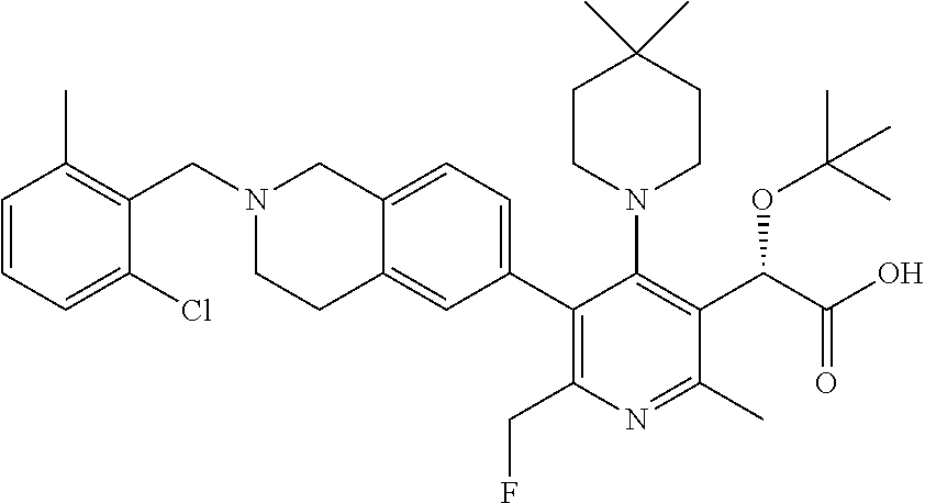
C(N1CCC2=CC(C3=C(CF)N=C(C)C(C(OC(C)(C)C)C(=O)O)=C3N3CCC(C)(C)CC3)=CC=C2C1)C1=C(C)C=CC=C1Cl
